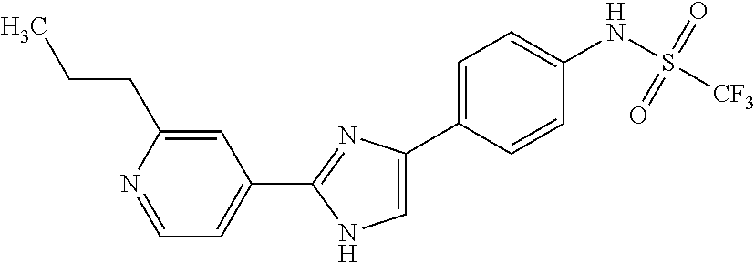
C1(C2=NC(C3=CC=C(NS([CF3])(=O)=O)C=C3)=CN2)=CC=NC(CCC)=C1
